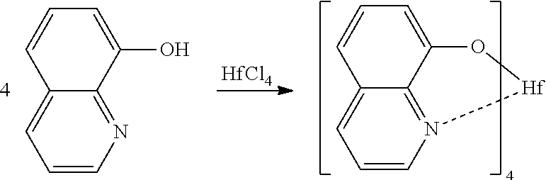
C1=CN=C2C(=C1)C=CC=C2O.[HfCl4].C1=CN2=C3C(=C1)C=CC=C3O[Hf]2
